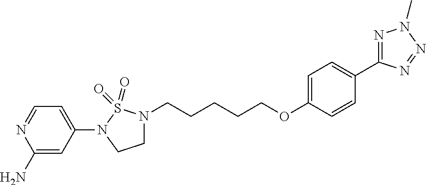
C1(N2CCN(CCCCCOC3=CC=C(C4=NN(C)N=N4)C=C3)S2(=O)=O)=CC=NC(N)=C1
